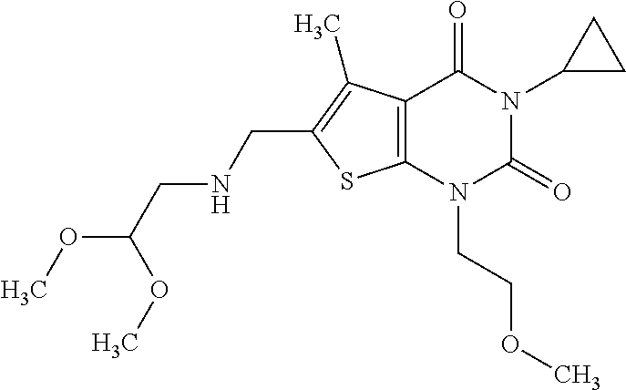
C12=C(N(CCOC)C(=O)N(C3CC3)C1=O)SC(CNCC(OC)OC)=C2C
